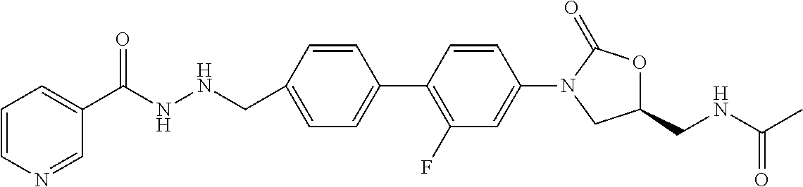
C1(N2CC(CNC(C)=O)OC2=O)=CC(F)=C(C2=CC=C(CNNC(C3=CC=CN=C3)=O)C=C2)C=C1
